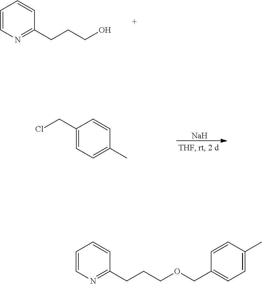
C1=CN=C(CCCO)C=C1.[Na].C1(CCl)=CC=C(C)C=C1.C1=CN=C(CCCOCC2=CC=C(C)C=C2)C=C1
